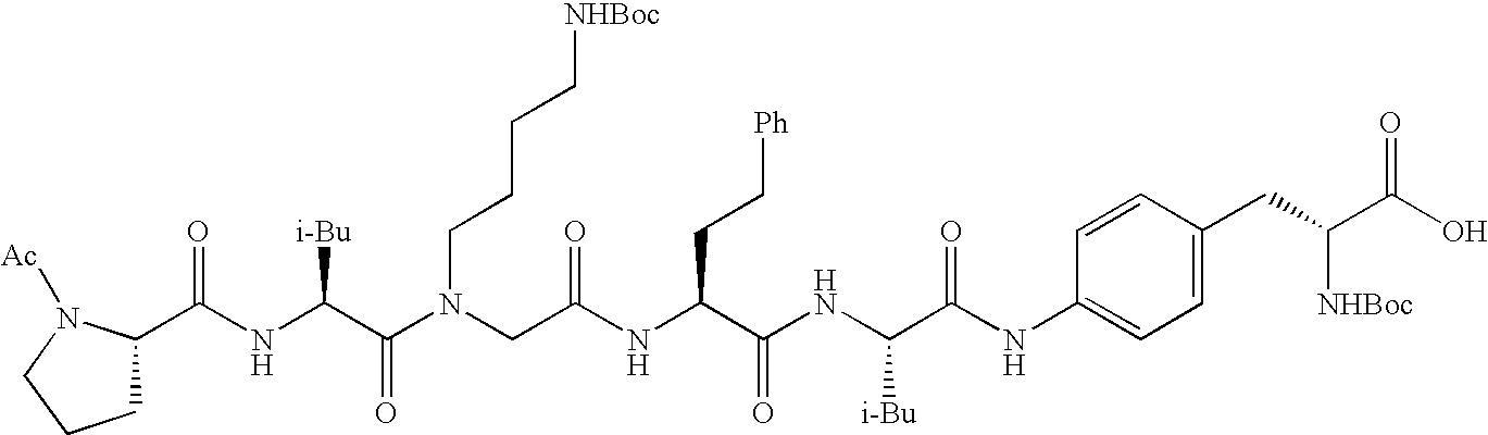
C(NC(C(N(CC(NC(C(NC(C(NC1=CC=C(CC([NHBoc])C(O)=O)C=C1)=O)[i-Bu])=O)CC[Ph])=O)CCCC[NHBoc])=O)[i-Bu])(C1CCCN1[Ac])=O
